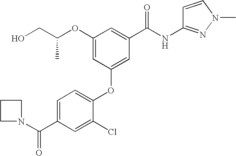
O(C1=CC(OC2=CC=C(C(N3CCC3)=O)C=C2Cl)=CC(C(NC2=NN(C)C=C2)=O)=C1)C(CO)C
